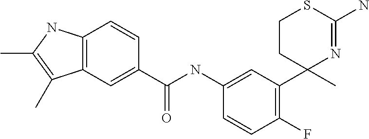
C12=C(C=C(C(NC3=CC(C4(C)N=C(N)SCC4)=C(F)C=C3)=O)C=C1)C(C)=C(C)N2
